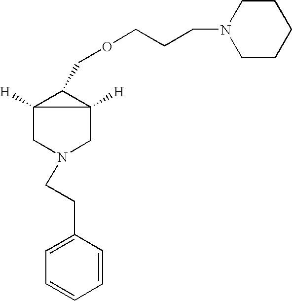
C12([H])CN(CCC3=CC=CC=C3)CC1([H])C2COCCCN1CCCCC1
